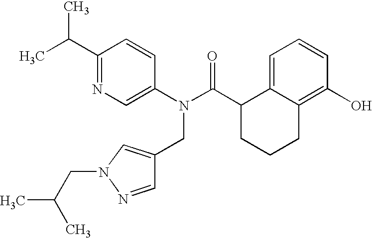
C1(C(C)C)=NC=C(N(C(C2CCCC3=C(O)C=CC=C23)=O)CC2=CN(CC(C)C)N=C2)C=C1
